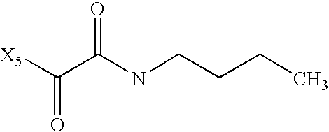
[X5]C(C(NCCCC)=O)=O
